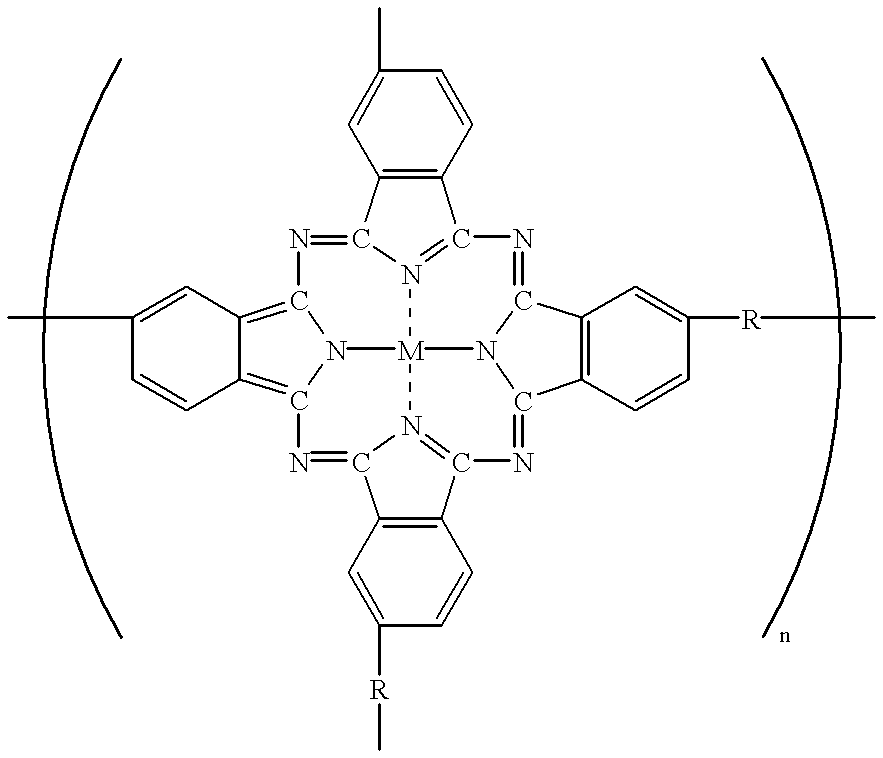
C1=CC2=C3N4C(=C2C=C1C)N=C1C2=C(C=CC(C)=C2)C2=N1[M]41N4C(=NC5=N1C(=N3)C1=C5C=CC([R]C)=C1)C1=C(C=C([R]C)C=C1)C4=N2
